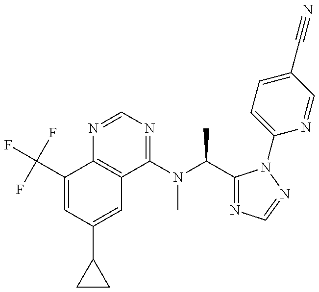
C1(C(F)(F)F)=CC(C2CC2)=CC2=C1N=CN=C2N(C(C1=NC=NN1C1=CC=C(C#N)C=N1)C)C
